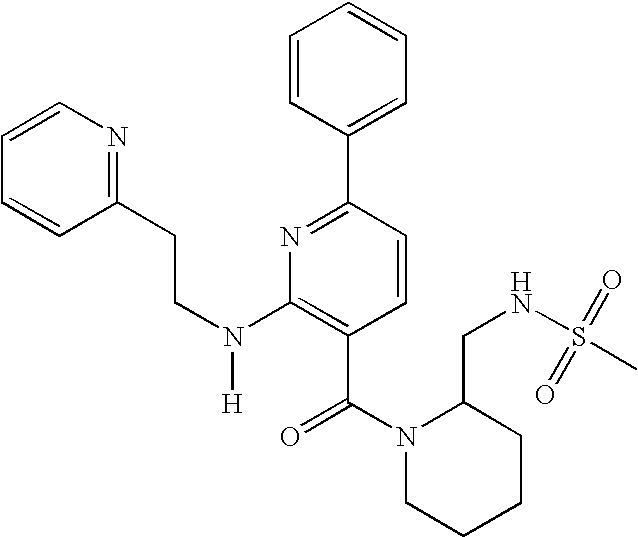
C1=CC(C2=NC(N(CCC3=NC=CC=C3)[H])=C(C(N3CCCCC3CNS(C)(=O)=O)=O)C=C2)=CC=C1
